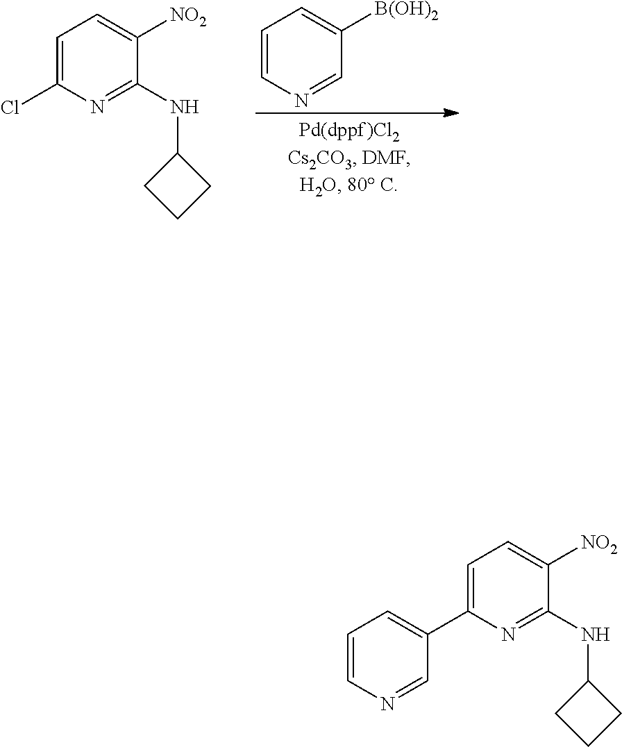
C1=CN=CC([B(OH)2])=C1.C1=C(Cl)N=C(NC2CCC2)C([NO2])=C1.C1=C(C2=CC=CN=C2)N=C(NC2CCC2)C([NO2])=C1
